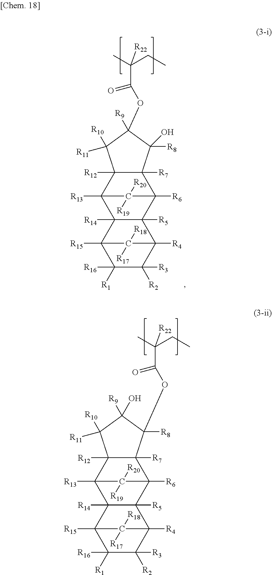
C12([R6])C3([R7])C([R12])(C([R13])(C4([R14])C1([R5])C1([R4])C([R2])([R3])C([R16])([R1])C4([R15])C1([R18])[R17])C2([R20])[R19])C([R11])([R10])C([R9])(O)C3([R8])OC(=O)C(C)(CC)[R22].C12([R6])C3([R7])C([R12])(C([R13])(C4([R14])C1([R5])C1([R4])C([R2])([R3])C([R16])([R1])C4([R15])C1([R18])[R17])C2([R20])[R19])C([R11])([R10])C([R9])(OC(=O)C(C)(CC)[R22])C3(O)[R8]
